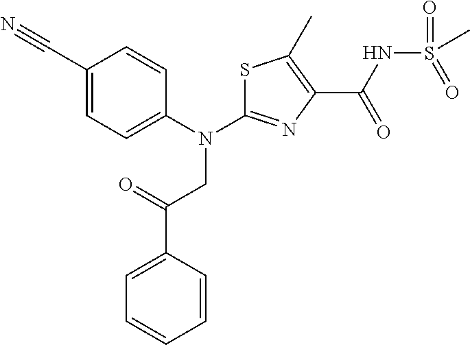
S1C(N(C2=CC=C(C#N)C=C2)CC(C2=CC=CC=C2)=O)=NC(C(NS(=O)(=O)C)=O)=C1C
